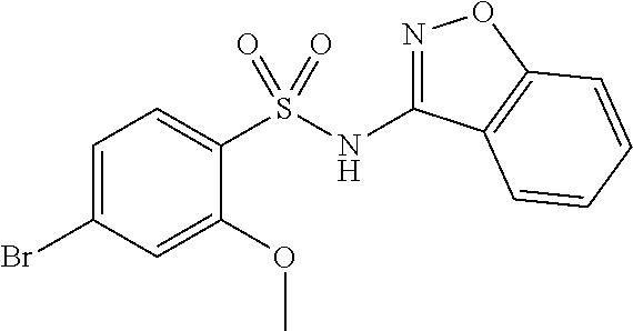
N(C1=NOC2=C1C=CC=C2)S(C1=CC=C(Br)C=C1OC)(=O)=O
